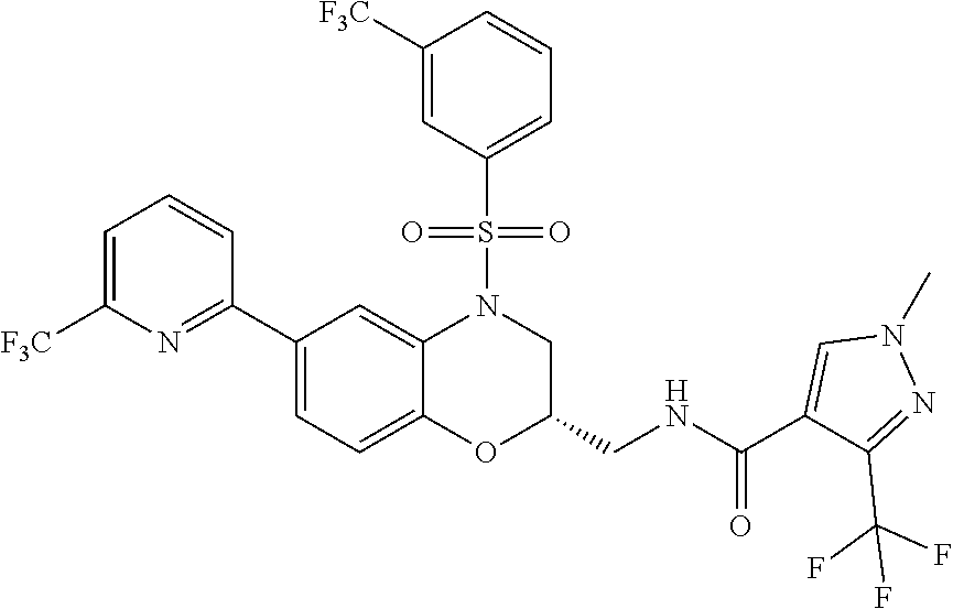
C1=C([F3C])N=C(C2=CC=C3C(=C2)N(S(C2=CC=CC([F3C])=C2)(=O)=O)CC(CNC(=O)C2=CN(C)N=C2C(F)(F)F)O3)C=C1
